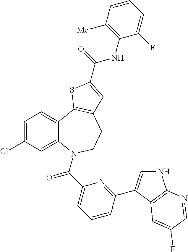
C1=C(Cl)C=C2C(=C1)C1=C(CCN2C(C2=CC=CC(C3=CNC4=C3C=C(F)C=N4)=N2)=O)C=C(C(=O)NC2=C([Me])C=CC=C2F)S1
